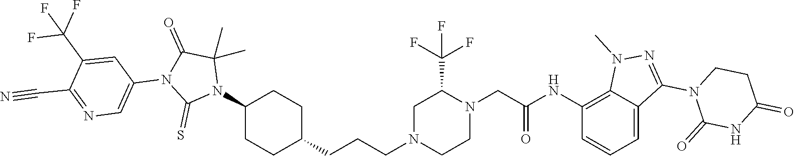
C1(N2C(C)(C)C(=O)N(C3=CN=C(C#N)C(C(F)(F)F)=C3)C2=S)CCC(CCCN2CCN(CC(NC3=C4C(=CC=C3)C(N3C(=O)NC(=O)CC3)=NN4C)=O)C(C(F)(F)F)C2)CC1
